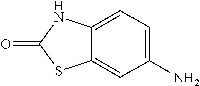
C1=C2C(=CC(N)=C1)SC(=O)N2
